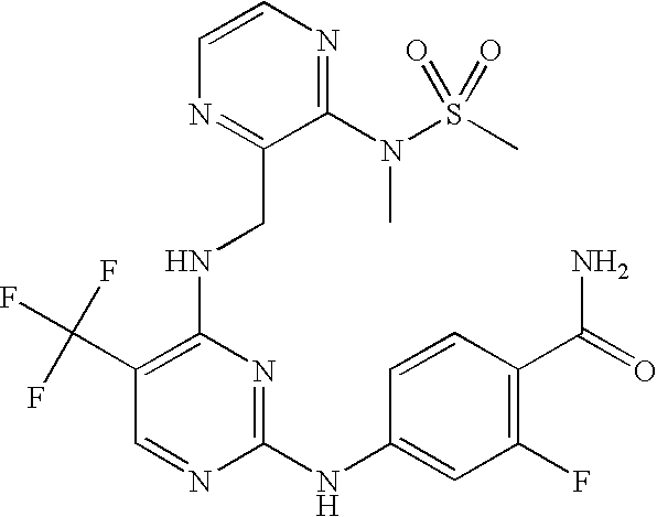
C1=CC(NC2=NC(NCC3=NC=CN=C3N(C)S(C)(=O)=O)=C(C(F)(F)F)C=N2)=CC(F)=C1C(N)=O
